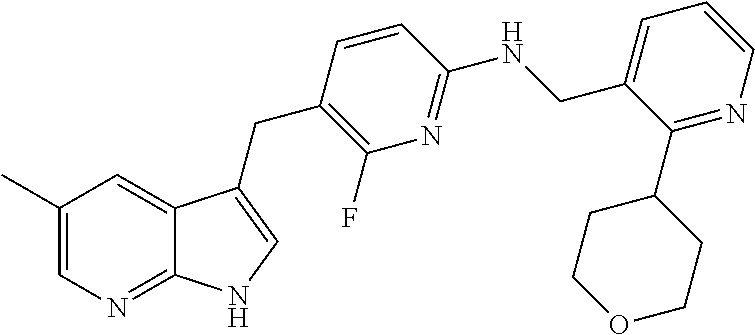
C1=C(CNC2=NC(F)=C(CC3=CNC4=NC=C(C)C=C43)C=C2)C(C2CCOCC2)=NC=C1
